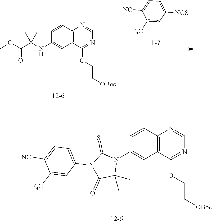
C1=CC(N2C(=S)N(C3=CC=C([NC])C([F3C])=C3)C(=O)C2(C)C)=CC2=C1N=CN=C2OCC[OBoc].C1=C([NCS])C=C([F3C])C([NC])=C1.C1=CC2=C(C=C1NC(C(OC)=O)(C)C)C(OCC[OBoc])=NC=N2
